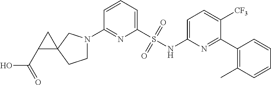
C1=CC=C(S(NC2=CC=C([CF3])C(C3=C(C)C=CC=C3)=N2)(=O)=O)N=C1N1CCC2(C1)CC2C(=O)O
